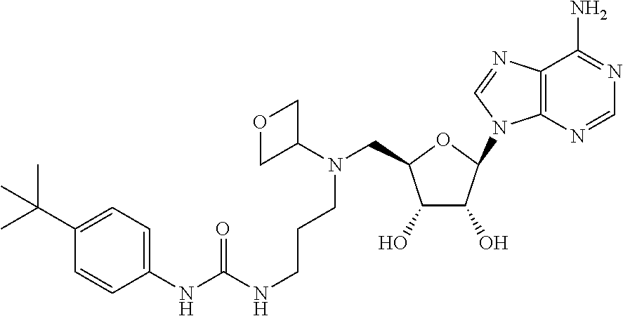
C12=C(N=CN=C1N)N(C1OC(CN(C3COC3)CCCNC(NC3=CC=C(C(C)(C)C)C=C3)=O)C(O)C1O)C=N2
